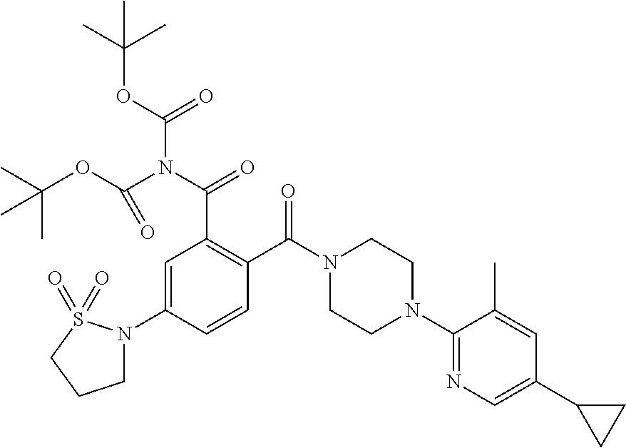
C1=C(N2CCCS2(=O)=O)C=CC(C(N2CCN(C3=NC=C(C4CC4)C=C3C)CC2)=O)=C1C(N(C(OC(C)(C)C)=O)C(OC(C)(C)C)=O)=O
